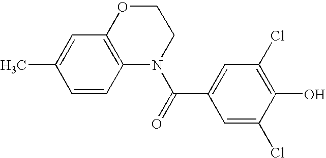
C1=CC2=C(C=C1C)OCCN2C(=O)C1=CC(Cl)=C(O)C(Cl)=C1
